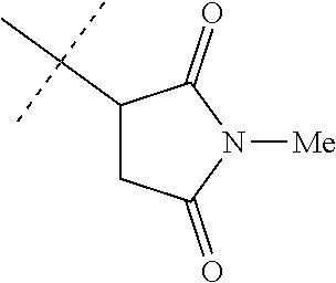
N1([Me])C(=O)C(C(C)(C)C)CC1=O
